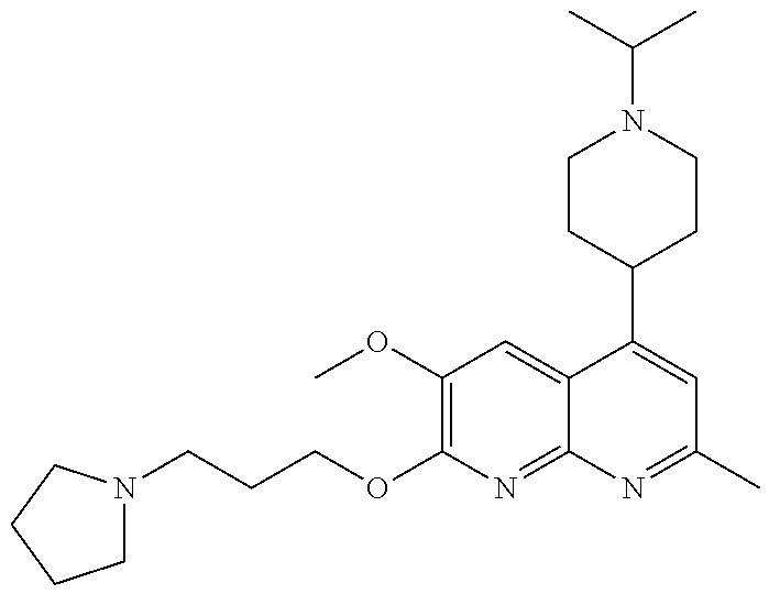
C(OC1=C(OC)C=C2C(=N1)N=C(C)C=C2C1CCN(C(C)C)CC1)CCN1CCCC1
